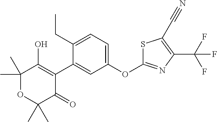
C1(C2=CC(OC3=NC(C(F)(F)F)=C(C#N)S3)=CC=C2CC)=C(O)C(C)(C)OC(C)(C)C1=O
